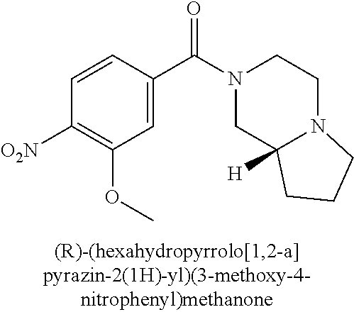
C1=C(C(=O)N2CC3([H])N(CC2)CCC3)C=CC([O2N])=C1OC
